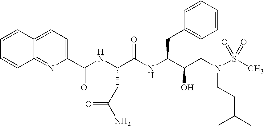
C1(C(NC(C(NC(C(CN(S(C)(=O)=O)CCC(C)C)O)CC2=CC=CC=C2)=O)CC(N)=O)=O)=CC=C2C(=N1)C=CC=C2
